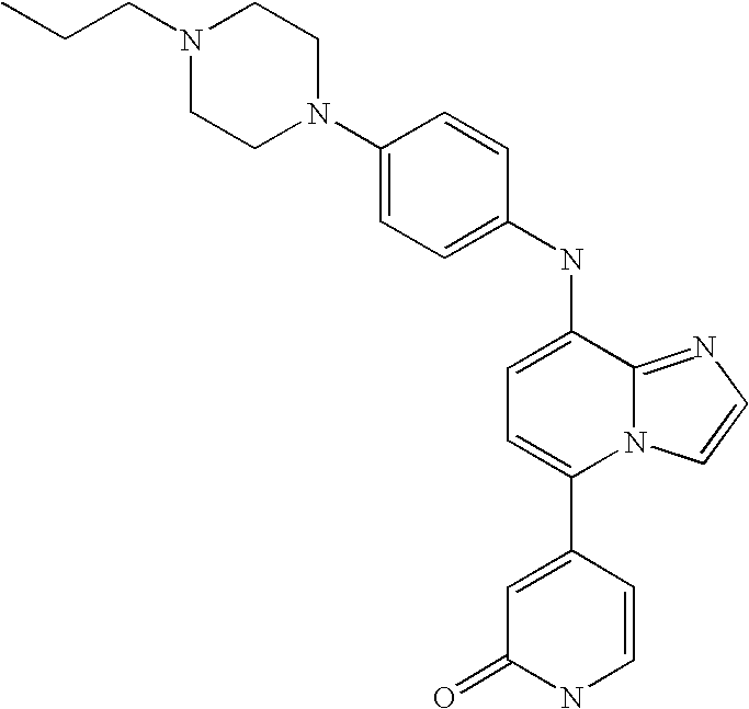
C1(NC2=CC=C(C3=CC(=O)NC=C3)N3C2=NC=C3)=CC=C(N2CCN(CCC)CC2)C=C1
